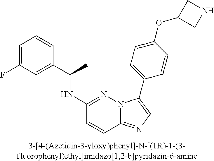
C1(NC(C2=CC(F)=CC=C2)C)=NN2C(=NC=C2C2=CC=C(OC3CNC3)C=C2)C=C1
